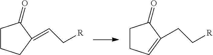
C1CCC(=CC[R])C1=O.C1CC=C(CC[R])C1=O
